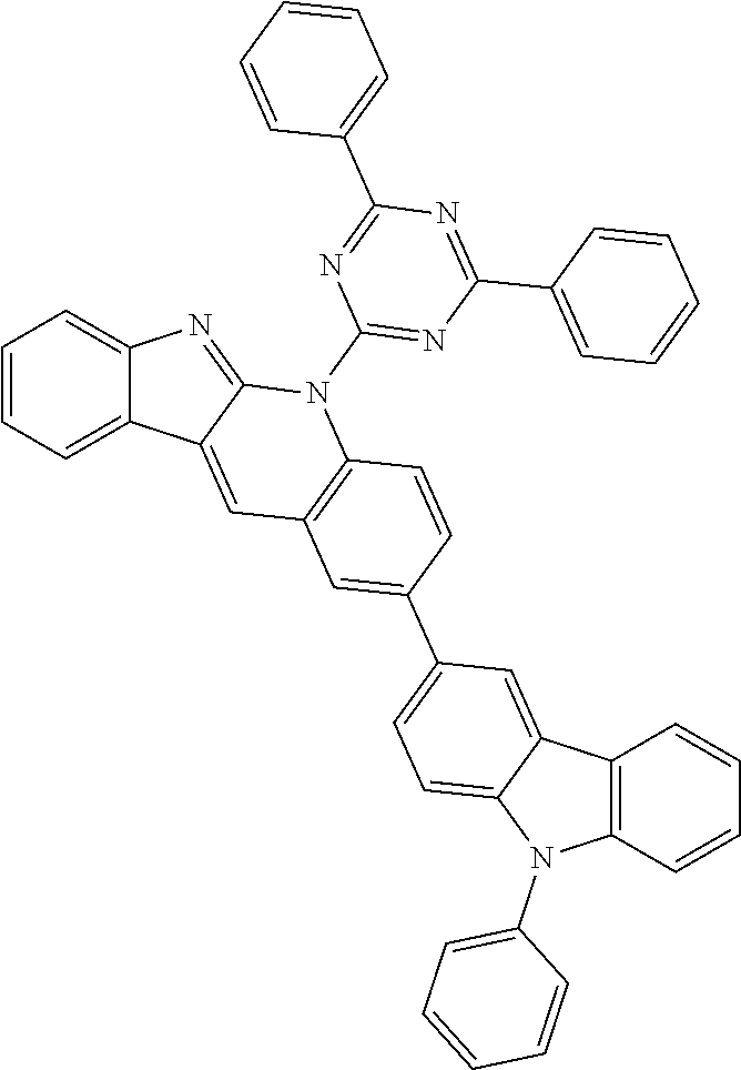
C1=CC=C2C(=C1)N=C1C2=CC2=C(N1C1=NC(C3=CC=CC=C3)=NC(C3=CC=CC=C3)=N1)C=CC(C1=CC=C3C(=C1)C1=C(N3C3=CC=CC=C3)C=CC=C1)=C2
